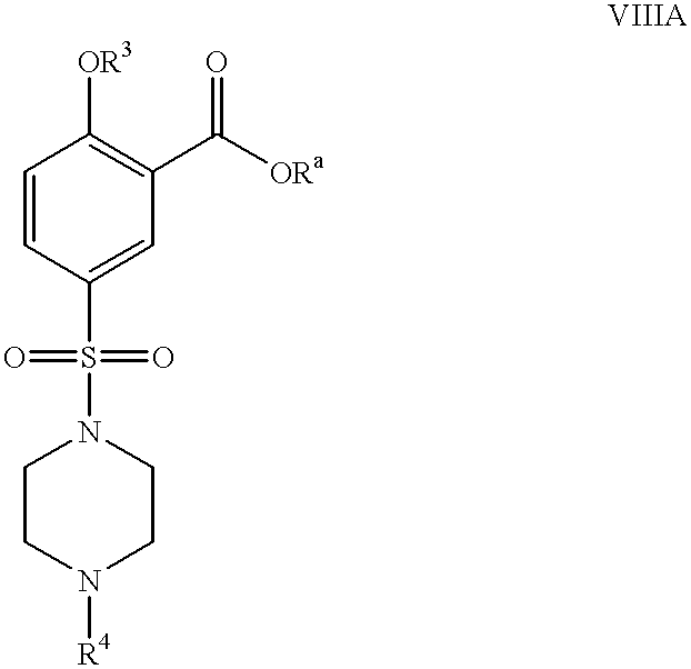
C1=CC(S(=O)(N2CCN([R4])CC2)=O)=CC(C([ORa])=O)=C1[OR3]
